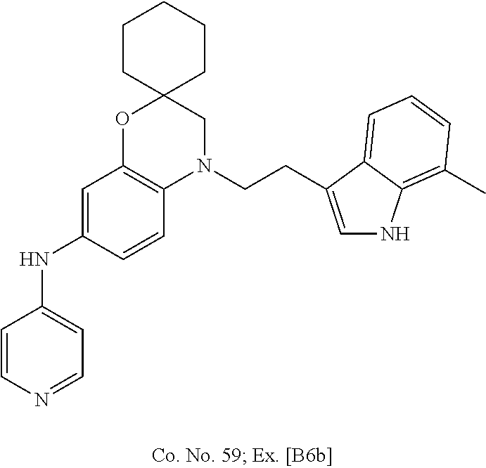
C1=CN=CC=C1NC1=CC2=C(C=C1)N(CCC1=CNC3=C(C)C=CC=C31)CC1(O2)CCCCC1
